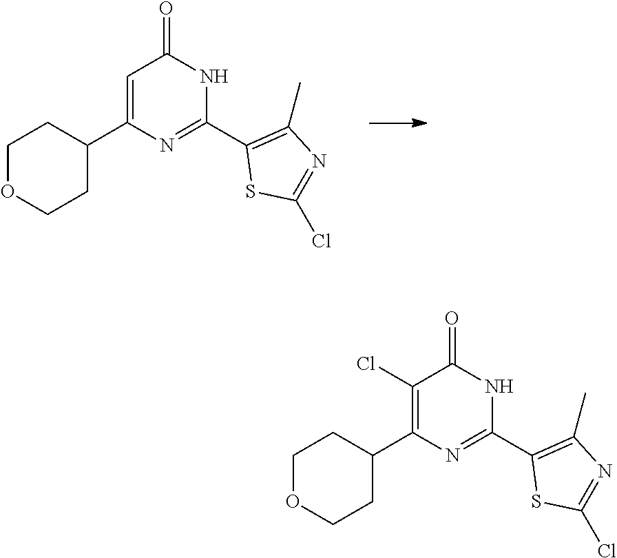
C1=C(C2CCOCC2)N=C(C2=C(C)N=C(Cl)S2)NC1=O.C1(Cl)=C(C2CCOCC2)N=C(C2=C(C)N=C(Cl)S2)NC1=O
